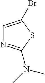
C1=C(Br)SC(N(C)C)=N1
